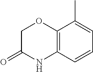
C1=CC=C(C)C2=C1NC(=O)CO2
